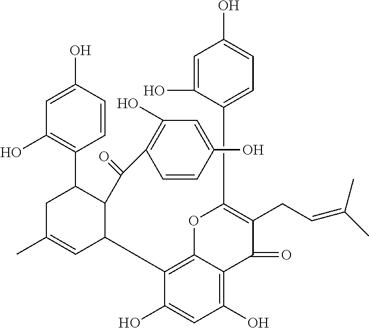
C1=C(O)C=CC(C2CC(C)=CC(C3=C4C(=C(O)C=C3O)C(=O)C(CC=C(C)C)=C(C3=CC=C(O)C=C3O)O4)C2C(C2=C(O)C=C(O)C=C2)=O)=C1O
